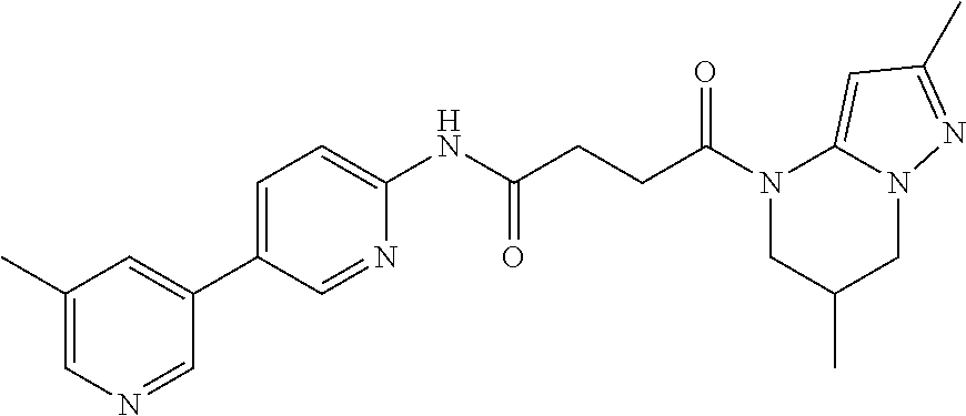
C1(C)=CN=CC(C2=CC=C(NC(CCC(N3CC(C)CN4C3=CC(C)=N4)=O)=O)N=C2)=C1
